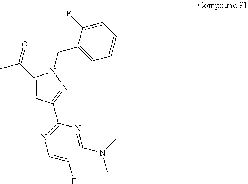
C(C1=CC(C2=NC=C(F)C(N(C)C)=N2)=NN1CC1=CC=CC=C1F)(=O)C
